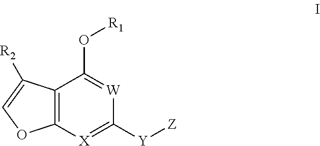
C12=C([X]=C([Y][Z])[W]=C1O[R1])OC=C2[R2]
